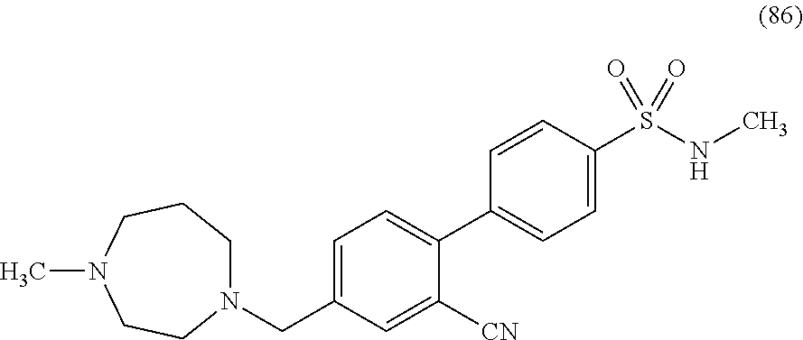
N1(CC2=CC=C(C3=CC=C(S(NC)(=O)=O)C=C3)C([CN])=C2)CCCN(C)CC1
